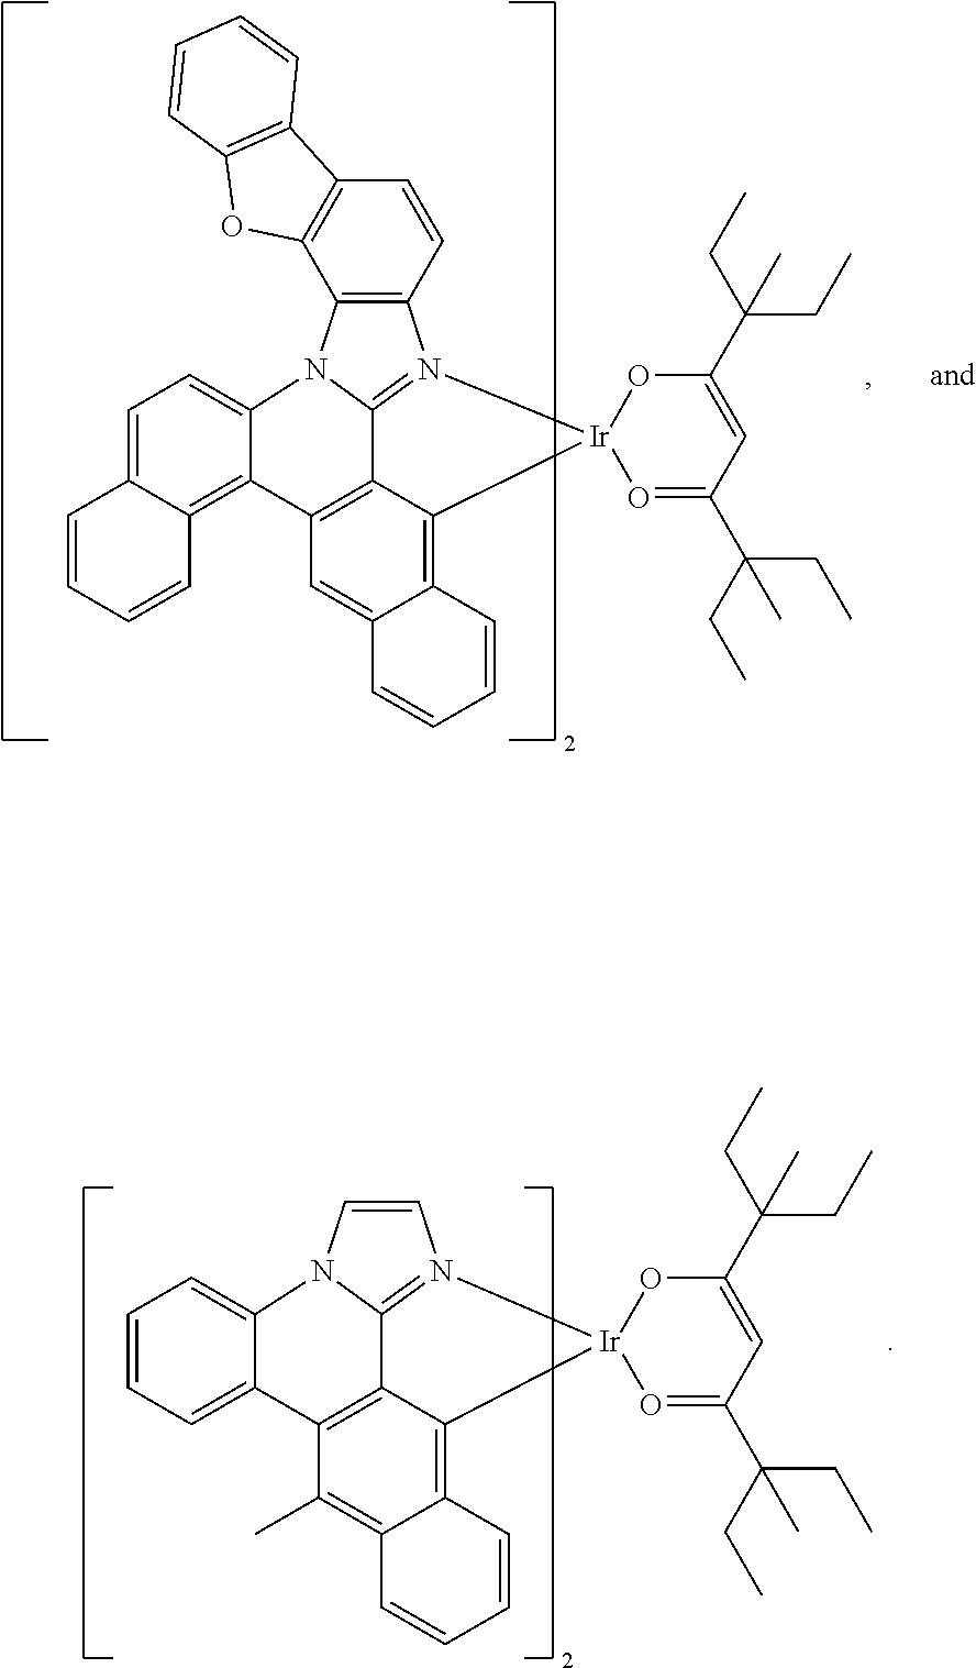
C1(C)=C2C(=C3C4=C1C1=CC=CC=C1N1C4=N(C=C1)[Ir]31O=C(C(CC)(CC)C)C=C(C(CC)(CC)C)O1)C=CC=C2.C1=C2C(=C3C4=C1C1=C5C(=CC=C1N1C4=N(C4=C1C1=C(C=C4)C4=C(O1)C=CC=C4)[Ir]31O=C(C(CC)(CC)C)C=C(C(CC)(CC)C)O1)C=CC=C5)C=CC=C2
